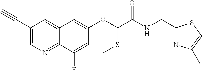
C1(C#C)=CN=C2C(=C1)C=C(OC(SC)C(NCC1=NC(C)=CS1)=O)C=C2F
